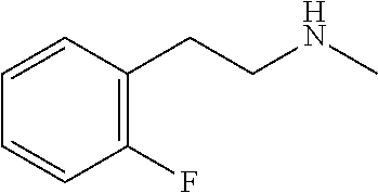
C1=CC(CCNC)=C(F)C=C1
